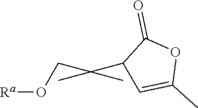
[Ra]OCC(C)(C)C1C=C(C)OC1=O
